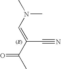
CN(C=C(C(C)=O)C#N)C
